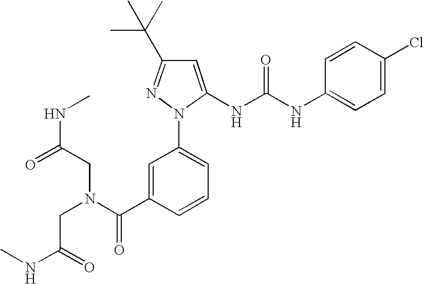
C1=C(NC(NC2=CC=C(Cl)C=C2)=O)N(C2=CC=CC(C(N(CC(=O)NC)CC(NC)=O)=O)=C2)N=C1C(C)(C)C
